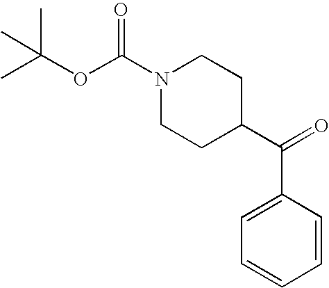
C(=O)(C1CCN(C(=O)OC(C)(C)C)CC1)C1=CC=CC=C1
